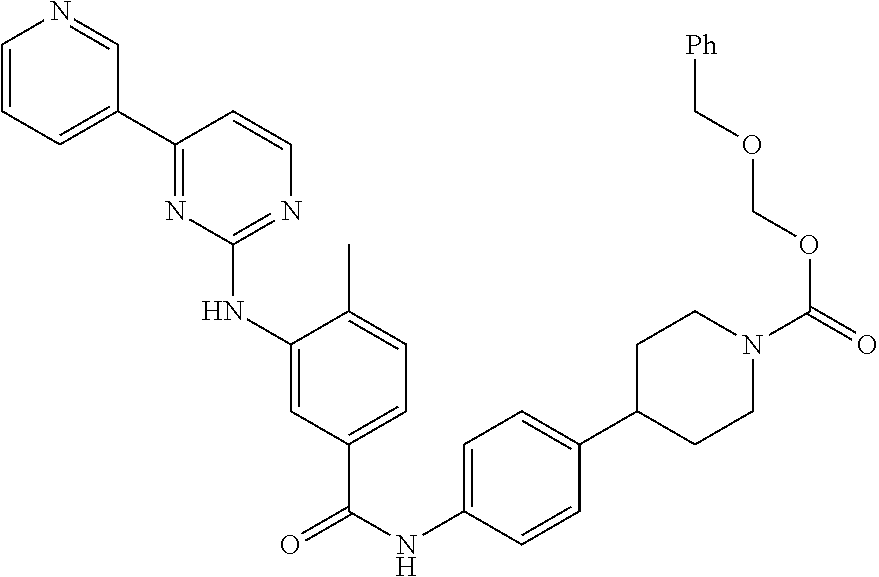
C1=CC=C(C2=NC(NC3=CC(C(NC4=CC=C(C5CCN(C(=O)OCOC[Ph])CC5)C=C4)=O)=CC=C3C)=NC=C2)C=N1
